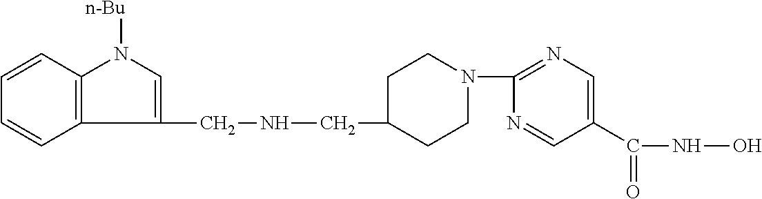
C1CN(C2=NC=C(C(=O)NO)C=N2)CCC1CNCC1=CN([n-Bu])C2=C1C=CC=C2
